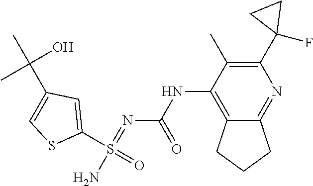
N(C1=C2C(=NC(C3(F)CC3)=C1C)CCC2)C(N=S(N)(C1=CC(C(C)(O)C)=CS1)=O)=O
